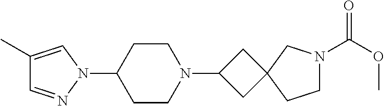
C1(C)=CN(C2CCN(C3CC4(C3)CCN(C(OC)=O)C4)CC2)N=C1
